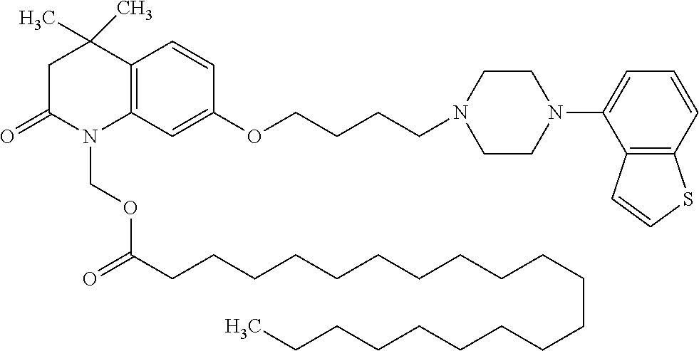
C12=C(C=C(OCCCCN3CCN(C4=CC=CC5=C4C=CS5)CC3)C=C1)N(COC(CCCCCCCCCCCCCCCCCCCC)=O)C(=O)CC2(C)C
